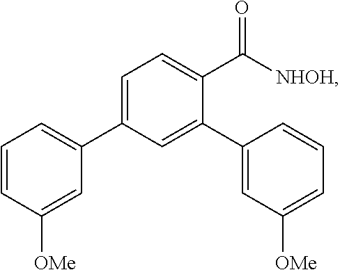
C1=CC([OMe])=CC(C2=CC=C(C([NHOH])=O)C(C3=CC([OMe])=CC=C3)=C2)=C1
